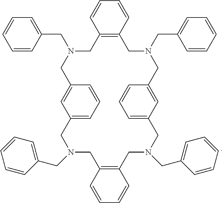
C1=C2C=C(C=C1)CN(CC1=CC=CC=C1)CC1=C(CN(CC3=CC=CC=C3)CC3=CC(=CC=C3)CN(CC3=CC=CC=C3)CC3=C(CN(CC4=CC=CC=C4)C2)C=CC=C3)C=CC=C1
